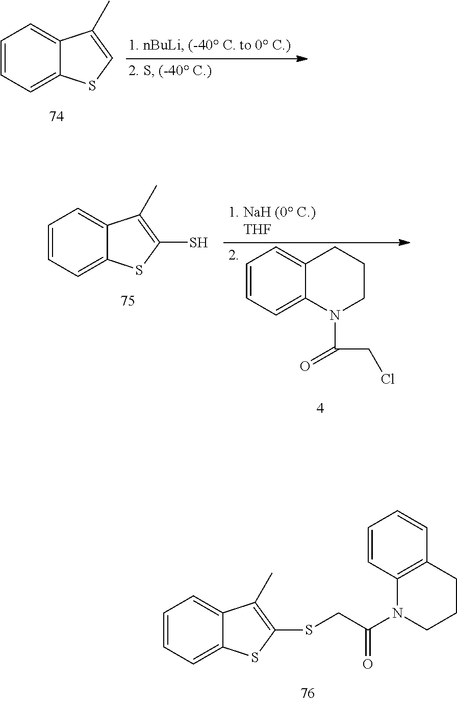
C1=CC=C2C(=C1)C(C)=C(SCC(=O)N1C3=C(CCC1)C=CC=C3)S2.C1=CC=C2C(=C1)C(C)=C(S)S2.C1=CC=C2C(=C1)CCCN2C(=O)CCl.C1=CC=C2C(=C1)C(C)=CS2
